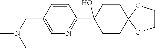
C1=CC(CN(C)C)=CN=C1C1(O)CCC2(CC1)OCCO2
